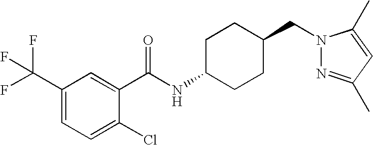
C1(C(F)(F)F)=CC=C(Cl)C(C(NC2CCC(CN3N=C(C)C=C3C)CC2)=O)=C1
